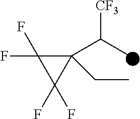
C1(C(C)[CF3])(CC)C(F)(F)C1(F)F
